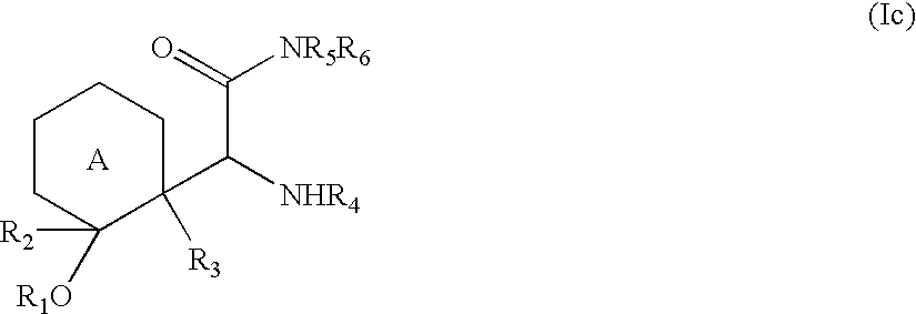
[A].C1([R2])([R1O])C([R3])(C([NHR4])C([NR5R6])=O)CCCC1
